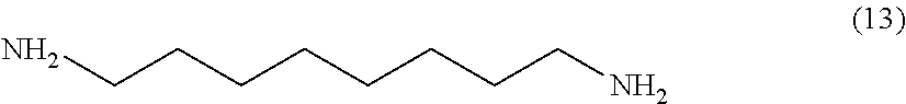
NCCCCCCCCN
